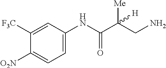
C1=C(NC(C(CN)([Me])[H])=O)C=C([F3C])C([O2N])=C1
